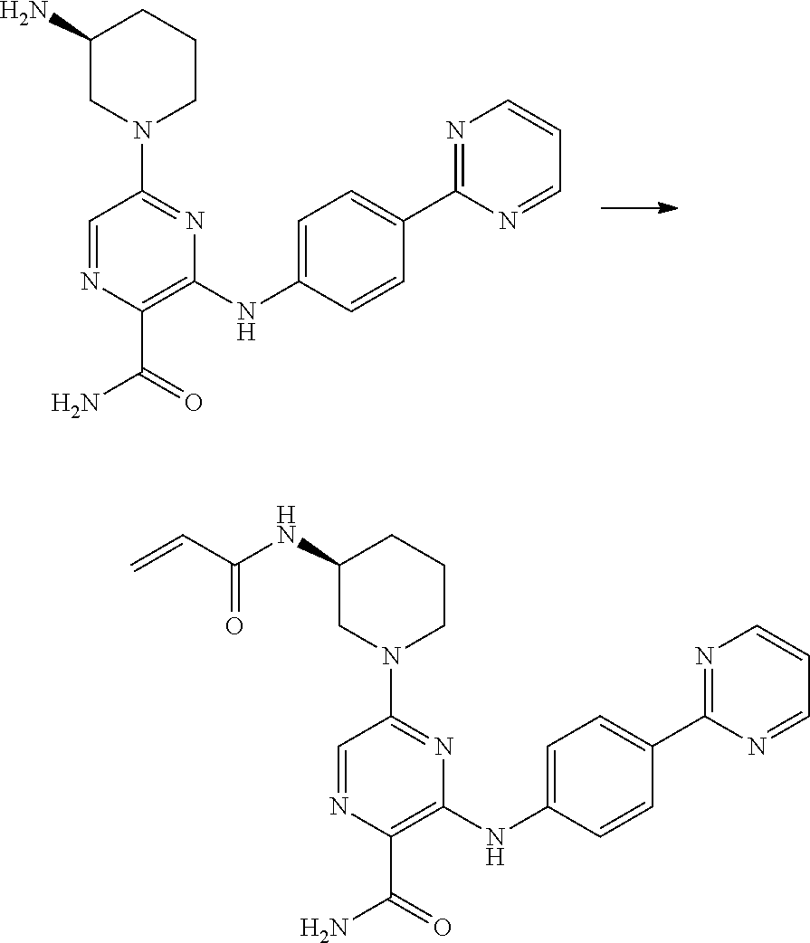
N1=CC(N2CCCC(N)C2)=NC(NC2=CC=C(C3=NC=CC=N3)C=C2)=C1C(=O)N.N1=CC(N2CCCC(NC(C=C)=O)C2)=NC(NC2=CC=C(C3=NC=CC=N3)C=C2)=C1C(=O)N
